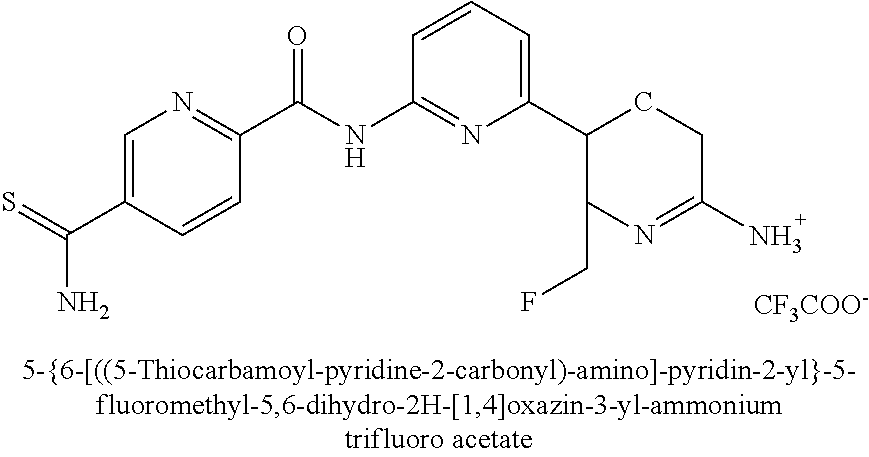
C1(C(NC2=NC(C3C(CF)N=C(N)CC3)=CC=C2)=O)=NC=C(C(=S)N)C=C1.[CF3COO-]
